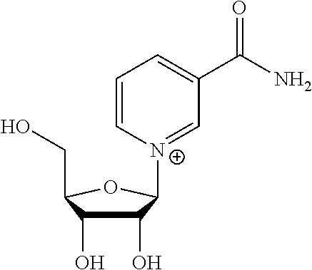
C1(O)C(O)C(CO)OC1[N+]1=CC(C(N)=O)=CC=C1
